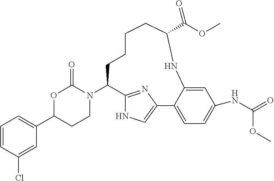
N1(C2C3=NC(=CN3)C3=CC=C(NC(=O)OC)C=C3NC(C(OC)=O)CCCC2)C(=O)OC(C2=CC=CC(Cl)=C2)CC1
